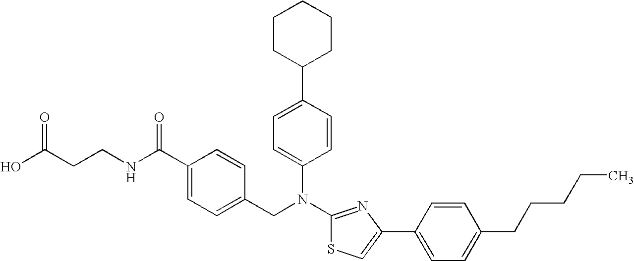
C1CC(C2=CC=C(N(C3=NC(C4=CC=C(CCCCC)C=C4)=CS3)CC3=CC=C(C(NCCC(O)=O)=O)C=C3)C=C2)CCC1
